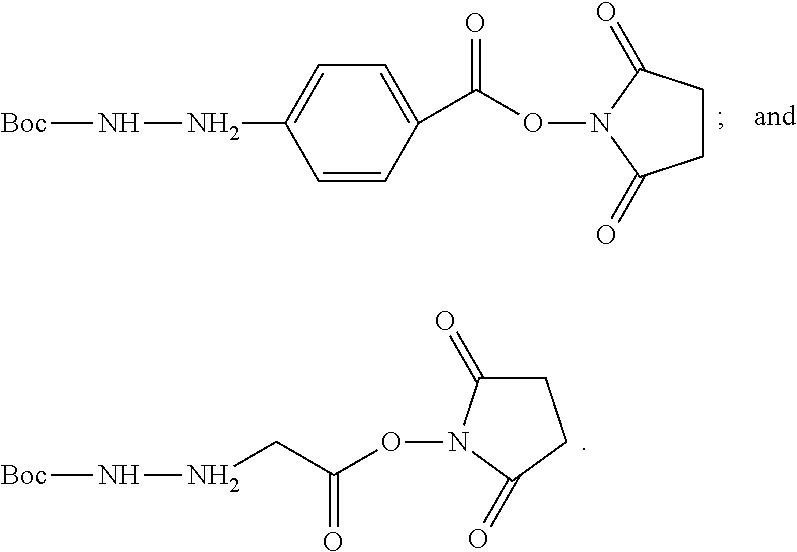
N([Boc])NC1=CC=C(C(=O)ON2C(=O)CCC2=O)C=C1.N([Boc])NCC(=O)ON1C(=O)CCC1=O
